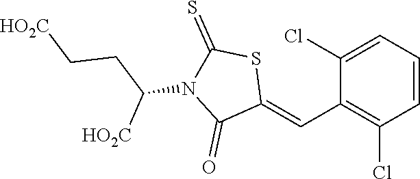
C1(Cl)=CC=CC(Cl)=C1C=C1SC(=S)N(C(CC[HO2C])[HO2C])C1=O
